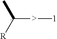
CC([R])[>][1]
